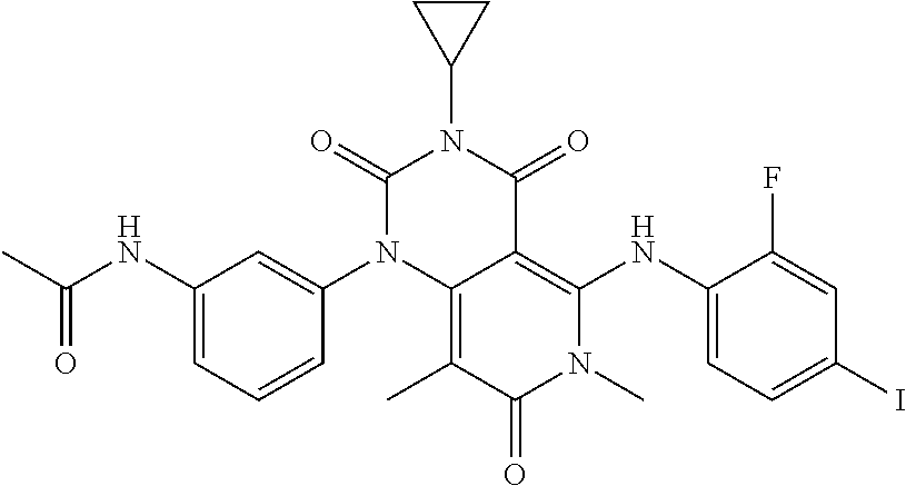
CC(NC1=CC=CC(N2C3=C(C)C(=O)N(C)C(NC4=CC=C(I)C=C4F)=C3C(=O)N(C3CC3)C2=O)=C1)=O
